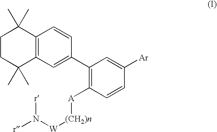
C1CC(C)(C)C2=C(C1(C)C)C=CC(C1=C([A][(CH2)n][W]N([r])[r])C=CC([Ar])=C1)=C2
